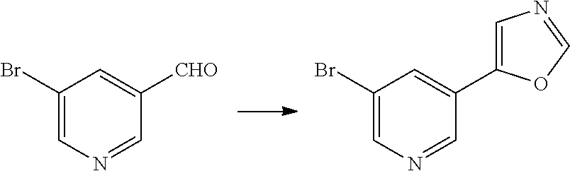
C1(Br)=CN=CC([CHO])=C1.C1(Br)=CN=CC(C2=CN=CO2)=C1
